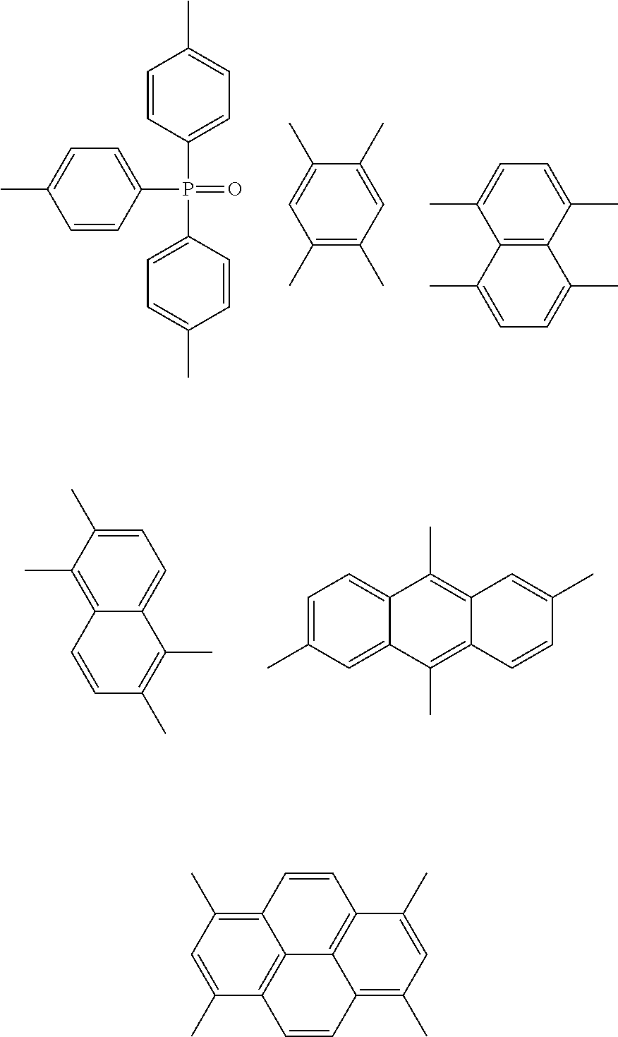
C1=CC(P(=O)(C2=CC=C(C)C=C2)C2=CC=C(C)C=C2)=CC=C1C.C1(C)=C(C)C=C(C)C(C)=C1.C12=C(C(C)=CC=C1C)C(C)=CC=C2C.C1(C)=C2C(=CC=C1C)C(C)=C(C)C=C2.C1=C(C)C=C2C(=C1)C(C)=C1C(=C2C)C=CC(C)=C1.C1=C(C)C2=C3C(=C1C)C=CC1=C3C(=C(C)C=C1C)C=C2
